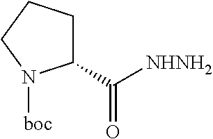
C1(C([NHNH2])=O)CCCN1[boc]
